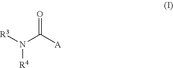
N([R4])([R3])C([A])=O
